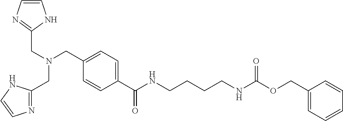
C1=CN=C(CN(CC2=CC=C(C(NCCCCNC(=O)OCC3=CC=CC=C3)=O)C=C2)CC2=NC=CN2)N1
